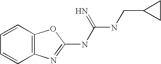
C12=C(N=C(NC(NCC3CC3)=N)O1)C=CC=C2
